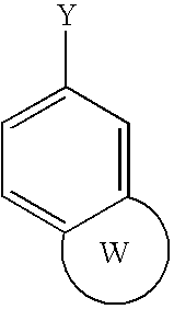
C1([Y])=CC=CC=C1.[W]
